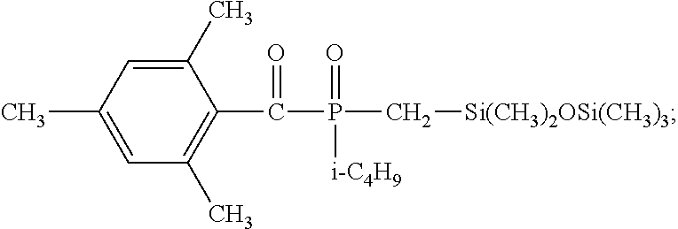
CC1=CC(C)=C(C(=O)P(=O)([i-C4H9])C[Si(CH3)2OSi(CH3)3])C(C)=C1
